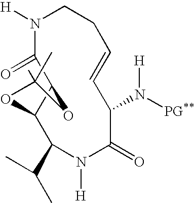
C1(N([PG**])[H])C(=O)N([H])C(C(C)C)C2C(C(=O)N([H])CCC=C1)OC(C)(C)O2
